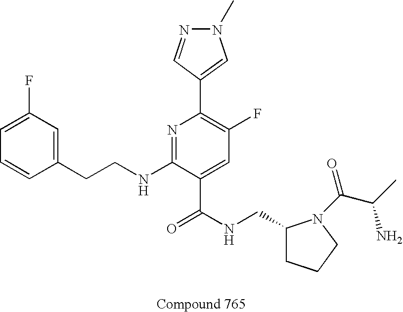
C1=CC(CCNC2=NC(C3=CN(C)N=C3)=C(F)C=C2C(NCC2CCCN2C(C(C)N)=O)=O)=CC(F)=C1
